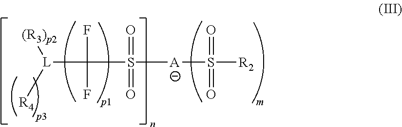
[L](C(F)(F)S([A]S([R2])(=O)=O)(=O)=O)([R4])[(R3)p2]
